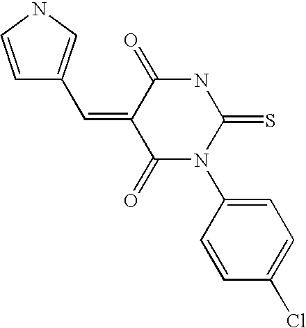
C1=CC(N2C(=O)C(=CC3=CNC=C3)C(=O)NC2=S)=CC=C1Cl
